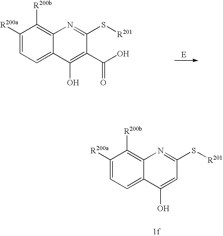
C1([R200a])=CC=C2C(=C1[R200b])N=C(S[R201])C(C(=O)O)=C2O.[E].C1([R200a])=CC=C2C(=C1[R200b])N=C(S[R201])C=C2O
